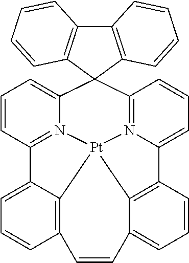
C12=C3C(=CC=C1)C1=N4C(=CC=C1)C1(C5=N6C(=CC=C5)C5=C(C(=CC=C5)C=C2)[Pt]346)C2=C(C3=C1C=CC=C3)C=CC=C2
